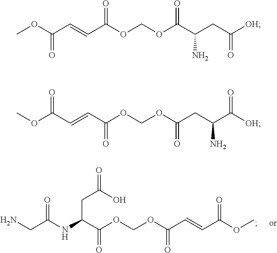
COC(C=CC(OCOC(C(CC([OH])=O)N)=O)=O)=O.COC(C=CC(OCOC(CC(C([OH])=O)N)=O)=O)=O.NCC(NC(C(OCOC(C=CC(OC)=O)=O)=O)CC(O)=O)=O
